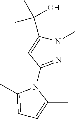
N1(C(=N)C=C(NC)C(C)(O)C)C(C)=CC=C1C
